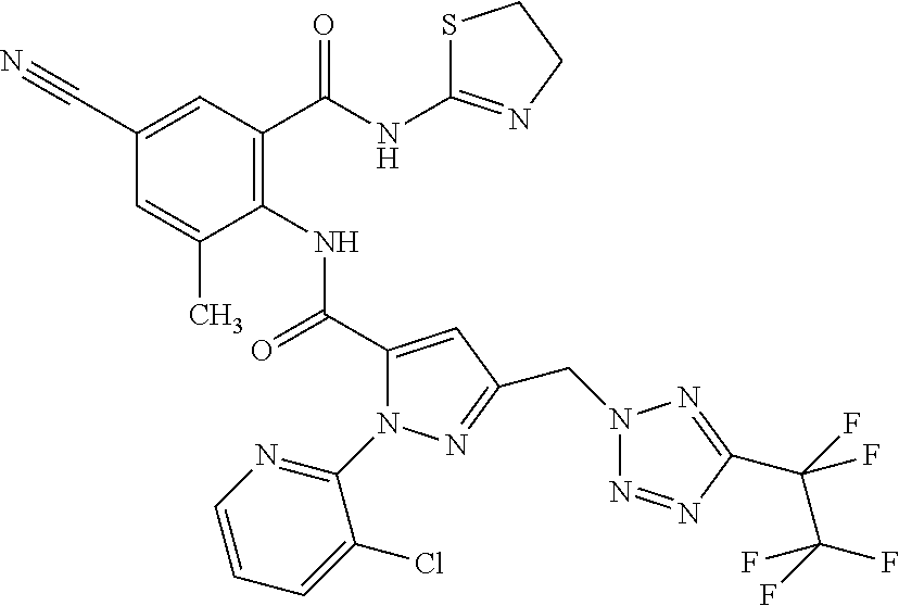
C1(C#N)=CC(C(=O)NC2=NCCS2)=C(NC(=O)C2=CC(CN3N=NC(C(C(F)(F)F)(F)F)=N3)=NN2C2=NC=CC=C2Cl)C(C)=C1
